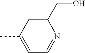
CC1=CC=NC(CO)=C1
